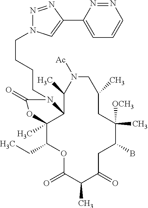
O1C(=O)C(C)C(=O)CC(B)C([OCH3])(C)CC(C)CN([Ac])C(C)C2C(C)(C1CC)OC(=O)N2CCCCN1N=NC(C2=CC=CN=N2)=C1
